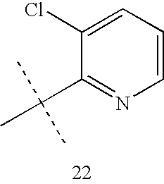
C1=C(Cl)C(C(C)(C)C)=NC=C1
